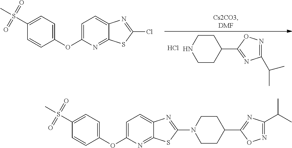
C1(S(C)(=O)=O)=CC=C(OC2=CC=C3C(=N2)SC(Cl)=N3)C=C1.C1NCCC(C2=NC(C(C)C)=NO2)C1.Cl.C1(S(C)(=O)=O)=CC=C(OC2=CC=C3C(=N2)SC(N2CCC(C4=NC(C(C)C)=NO4)CC2)=N3)C=C1
